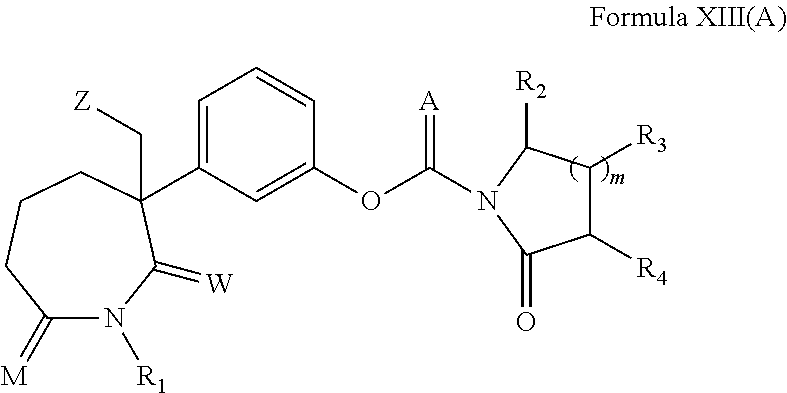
C1(=[M])N([R1])C(=[W])C(C2=CC=CC(OC(=[A])N3C([R2])C([R3])C([R4])C3=O)=C2)(C[Z])CCC1
